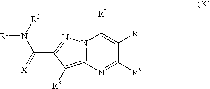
C1([R5])=NC2=N(C([R3])=C1[R4])N=C(C(=[X])N([R1])[R2])C=2[R6]
